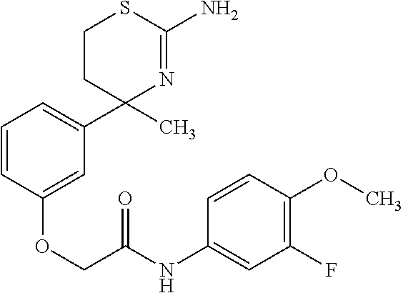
C1=CC(OCC(NC2=CC(F)=C(OC)C=C2)=O)=CC(C2(C)N=C(N)SCC2)=C1
